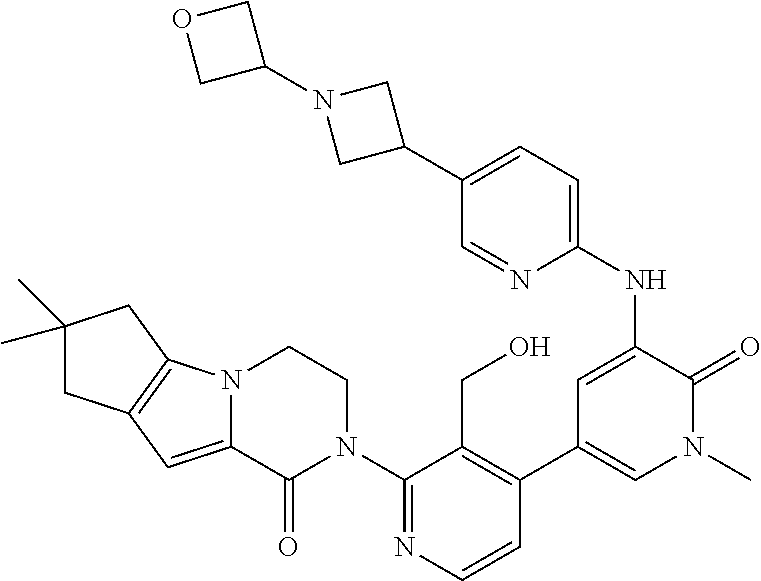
C12=C(N3C(=C1)C(=O)N(C1=NC=CC(C4=CN(C)C(=O)C(NC5=CC=C(C6CN(C7COC7)C6)C=N5)=C4)=C1CO)CC3)CC(C)(C)C2
